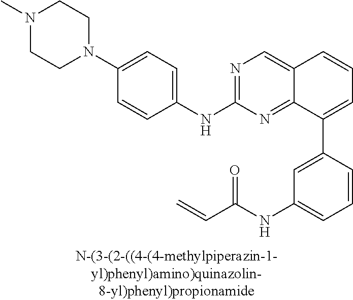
N1=C(NC2=CC=C(N3CCN(C)CC3)C=C2)N=C2C(=C1)C=CC=C2C1=CC(NC(C=C)=O)=CC=C1
